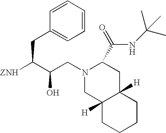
C(C(C([ZNH])CC1=CC=CC=C1)O)N1C(C(=O)NC(C)(C)C)CC2([H])C([H])(C1)CCCC2
